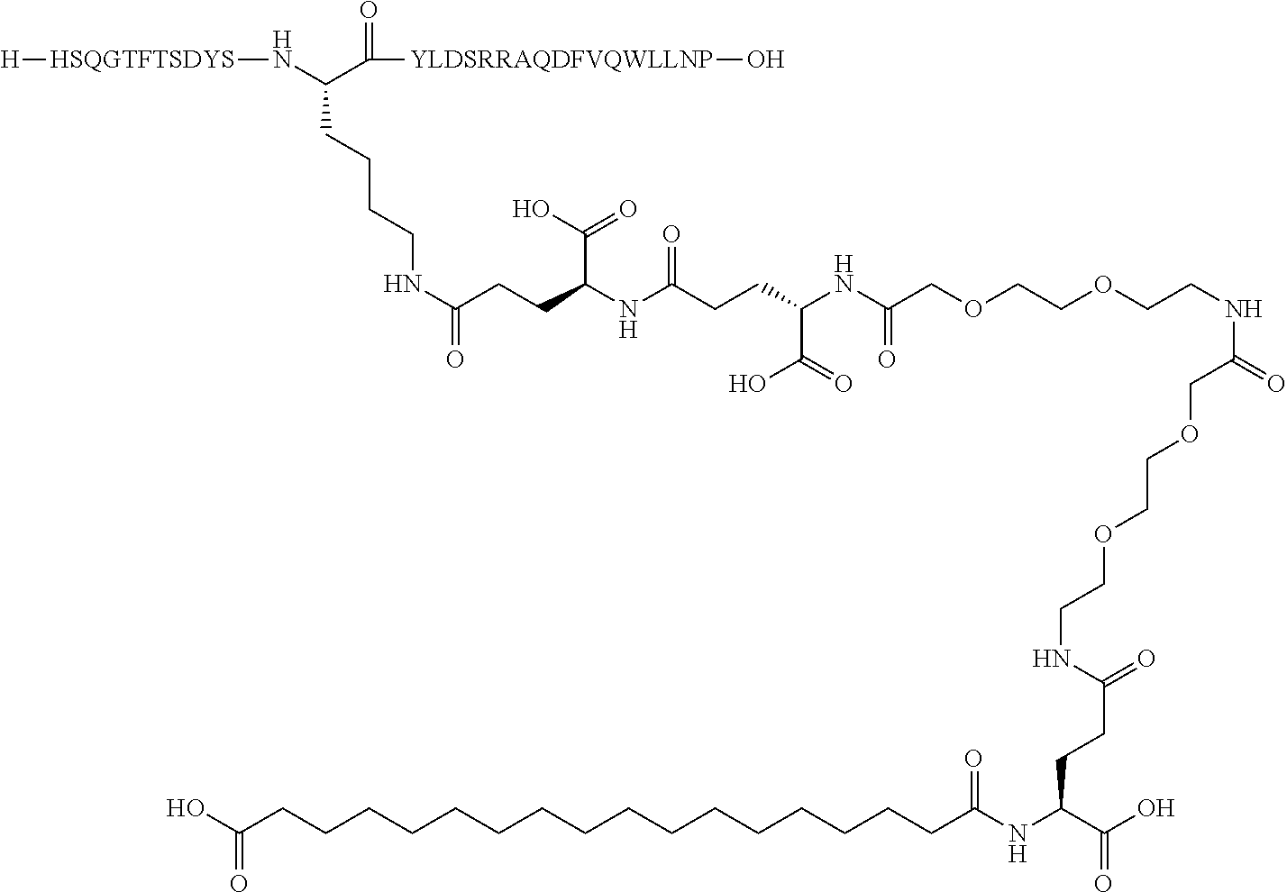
[H][HSQGTFTSDYS]NC(C([YLDSRRAQDFVQWLLNP]O)=O)CCCCNC(=O)CCC(NC(CCC(NC(COCCOCCNC(COCCOCCNC(CCC(NC(CCCCCCCCCCCCCCCCC(O)=O)=O)C(O)=O)=O)=O)=O)C(=O)O)=O)C(O)=O
